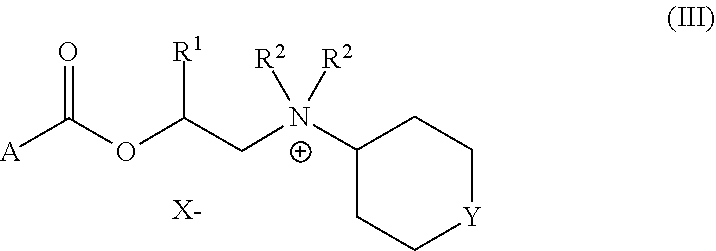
[R2][N+]([R2])(CC(OC(=O)[A])[R1])C1CC[Y]CC1.[X-]
